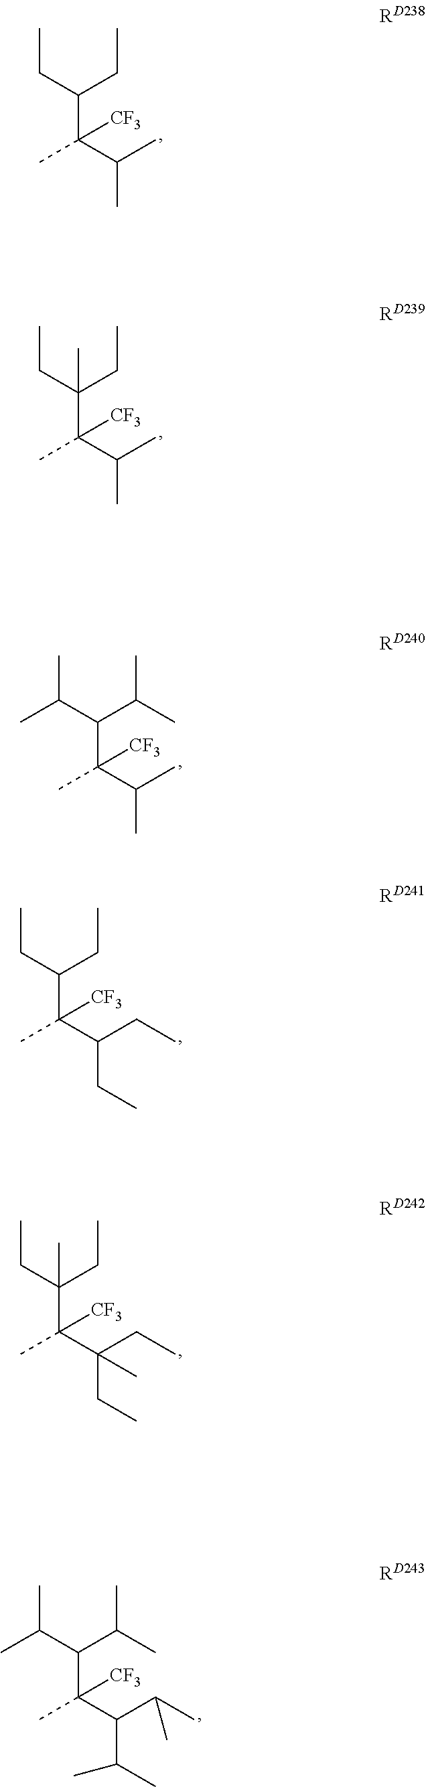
C(C(C)(C(C)C)[CF3])(CC)CC.C(C(C)(C(C)C)[CF3])(CC)(CC)C.C(C(C)(C(C)C)[CF3])(C(C)C)C(C)C.C(C(C)(C(CC)CC)[CF3])(CC)CC.C(C(C)(C(CC)(CC)C)[CF3])(CC)(CC)C.C(C(C)(C(C(C)C)C(C)C)[CF3])(C(C)C)C(C)C
